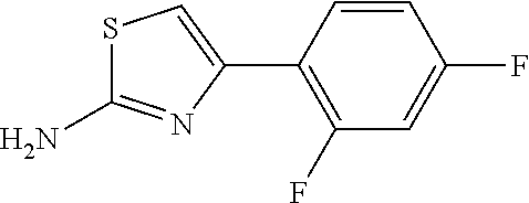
S1C(N)=NC(C2=C(F)C=C(F)C=C2)=C1
